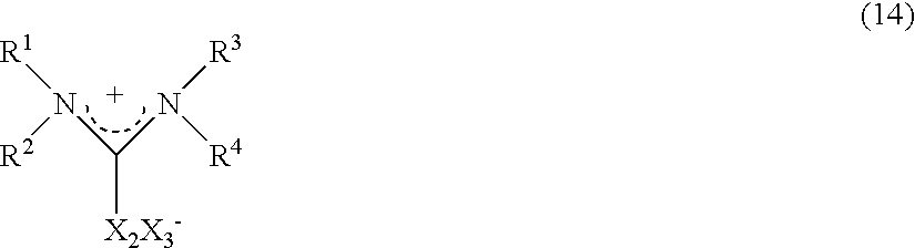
N([R2])(C(N([R4])[R3])[X2X3-])[R1]
